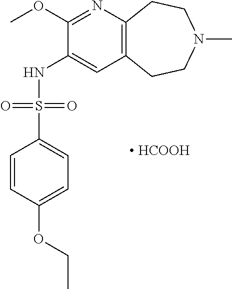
C12=C(CCN(C)CC1)C=C(NS(C1=CC=C(OCC)C=C1)(=O)=O)C(OC)=N2.[ HCOOH]
